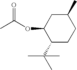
C(C)(C)(C1CCC(C)CC1OC(C)=O)C
